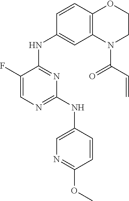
C1=C(F)C(NC2=CC3=C(C=C2)OCCN3C(C=C)=O)=NC(NC2=CN=C(OC)C=C2)=N1
